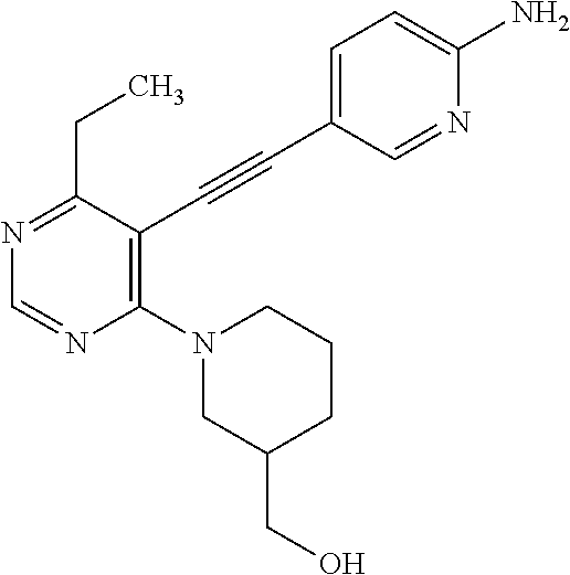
N1=C(CC)C(C#CC2=CC=C(N)N=C2)=C(N2CC(CO)CCC2)N=C1
